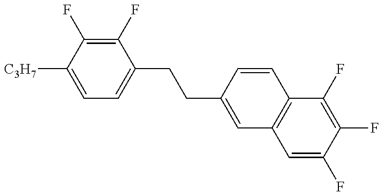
C1=C([C3H7])C(F)=C(F)C(CCC2=CC3=C(C=C2)C(F)=C(F)C(F)=C3)=C1
